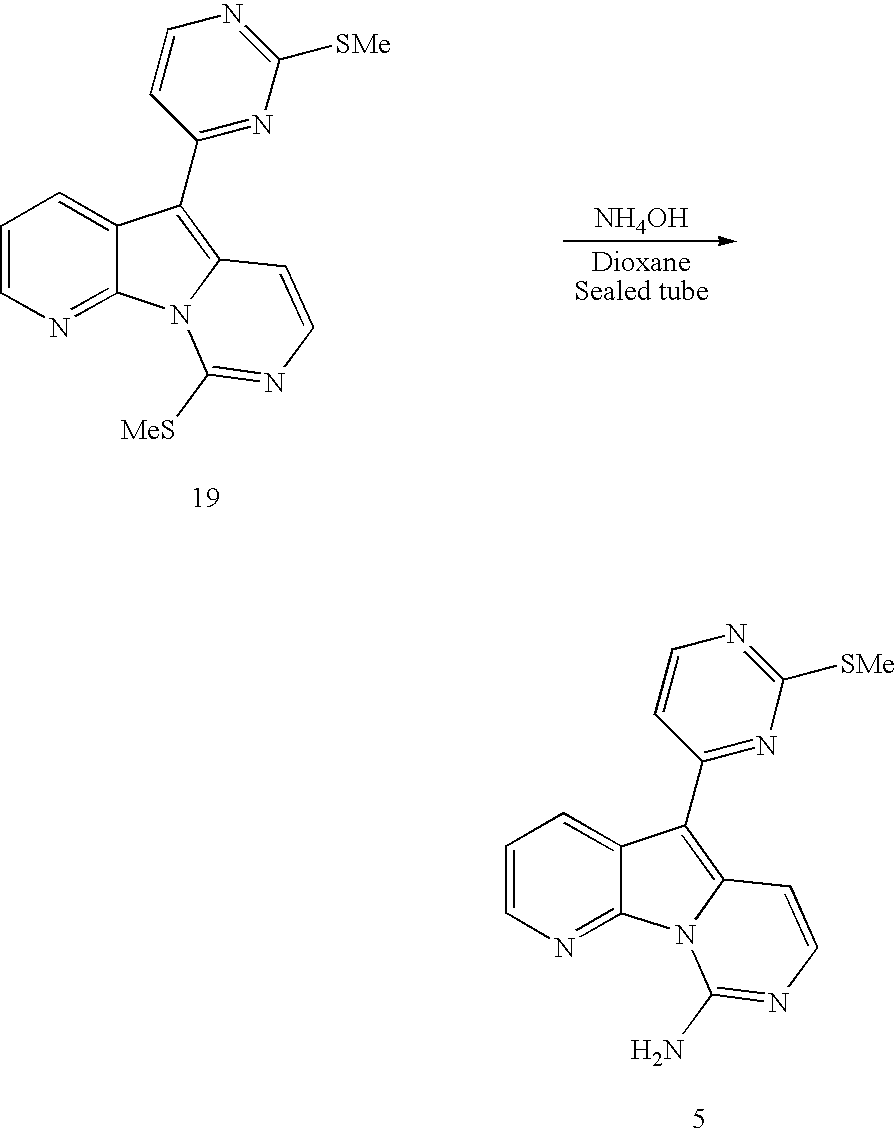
C1=CN=C2C(=C1)C(C1=NC([SMe])=NC=C1)=C1N2C([MeS])=NC=C1.[NH4OH].C1=CN=C2C(=C1)C(C1=NC([SMe])=NC=C1)=C1N2C(N)=NC=C1
